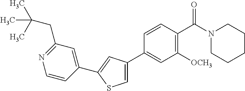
C1(C2=CC([OCH3])=C(C(N3CCCCC3)=O)C=C2)=CSC(C2=CC(CC(C)(C)C)=NC=C2)=C1
